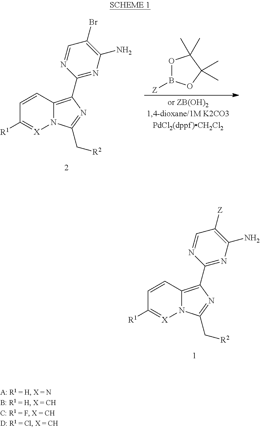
C1=CC2=C(C3=NC(N)=C([Z])C=N3)N=C(C[R2])N2[X]=C1[R1].C1=CC2=C(C3=NC(N)=C(Br)C=N3)N=C(C[R2])N2[X]=C1[R1].O1B([Z])OC(C)(C)C1(C)C
